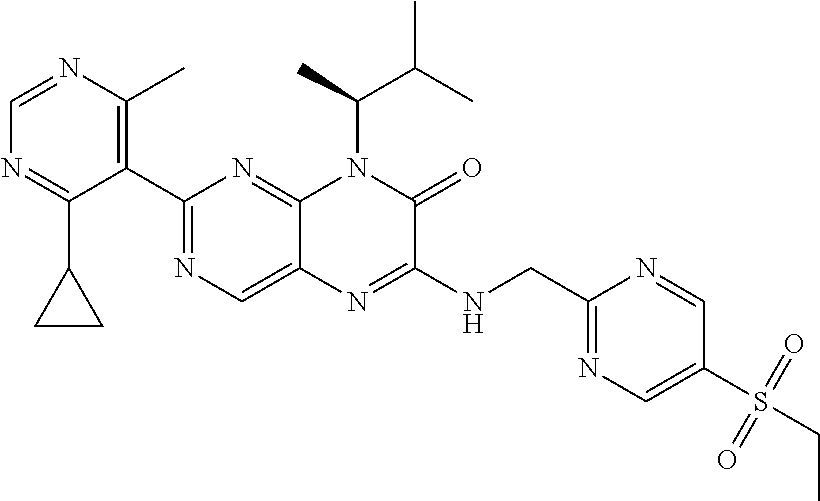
C1=NC(C)=C(C2=NC=C3C(=N2)N(C(C(C)C)C)C(=O)C(NCC2=NC=C(S(=O)(=O)CC)C=N2)=N3)C(C2CC2)=N1
